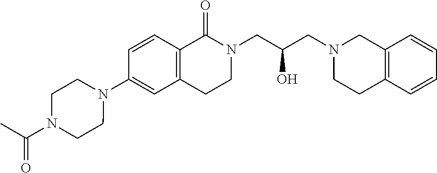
C1=CC2=C(C=C1N1CCN(C(C)=O)CC1)CCN(CC(CN1CCC3=C(C1)C=CC=C3)O)C2=O
